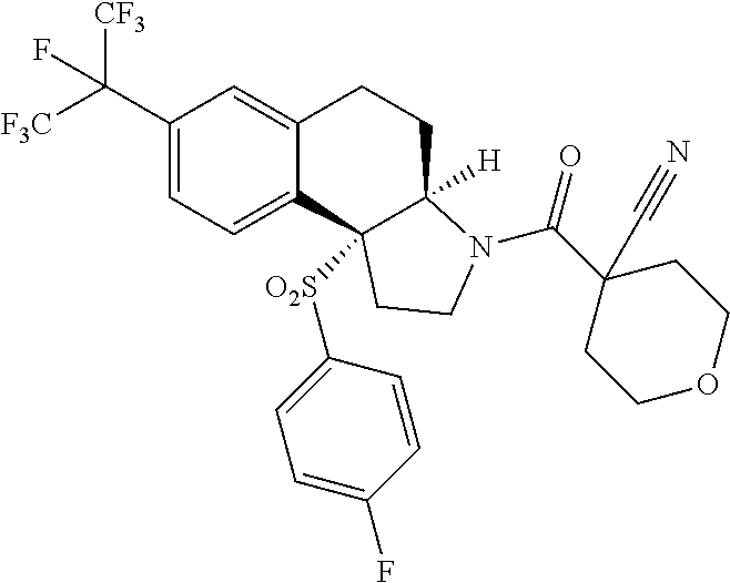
C1(C([CF3])([F3C])F)=CC=C2C(=C1)CCC1([H])C2([O2S]C2=CC=C(F)C=C2)CCN1C(C1(C#N)CCOCC1)=O
